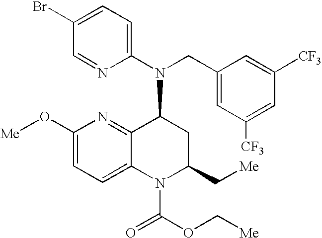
BrC1=CC=C(N(CC2=CC([CF3])=CC([CF3])=C2)C2C3=NC(O[Me])=CC=C3N(C(=O)OC[Me])C(C[Me])C2)N=C1
